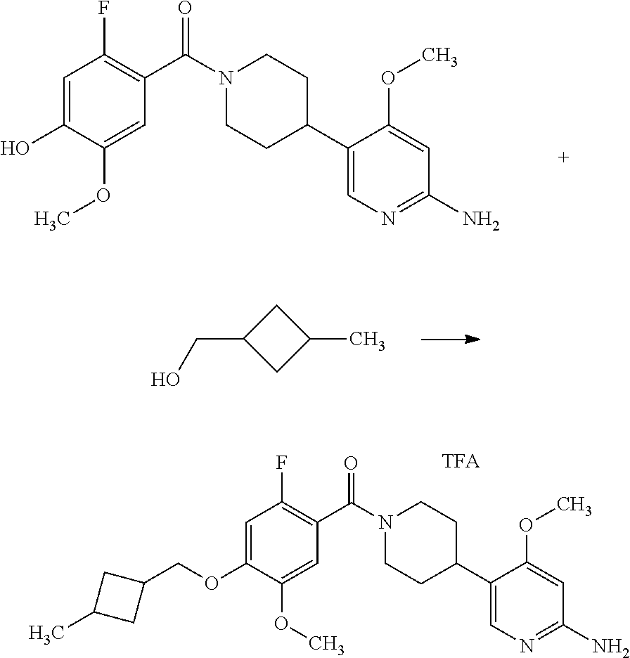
N1=C(N)C=C(OC)C(C2CCN(C(C3=C(F)C=C(O)C(OC)=C3)=O)CC2)=C1.C(C1CC(C)C1)O.C1=C(C2CCN(C(C3=C(F)C=C(OCC4CC(C)C4)C(OC)=C3)=O)CC2)C(OC)=CC(N)=N1
